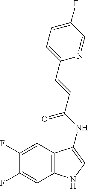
C1(F)=CC2=C(C=C1F)NC=C2NC(=O)C=CC1=CC=C(F)C=N1
